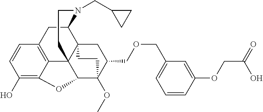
C1(O)=C2C3=C(C=C1)CC1C45C3(C(C(OC)(C(COCC3=CC=CC(OCC(=O)O)=C3)C4)CC5)O2)CCN1CC1CC1
